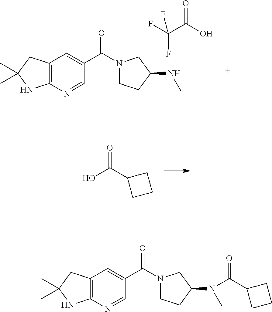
C12=C(N=CC(C(N3CCC(NC)C3)=O)=C1)NC(C)(C)C2.FC(F)(C(O)=O)F.O=C(C1CCC1)O.C12=C(N=CC(C(N3CCC(N(C)C(C4CCC4)=O)C3)=O)=C1)NC(C)(C)C2
